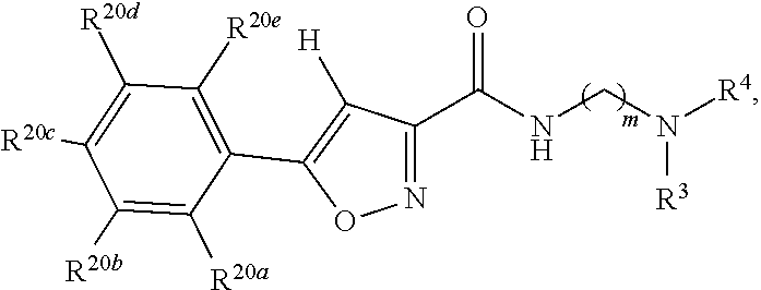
N1=C(C(NCN([R4])[R3])=O)C([H])=C(C2=C([R20e])C([R20d])=C([R20c])C([R20b])=C2[R20a])O1
